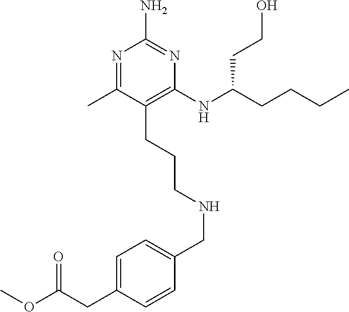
C1(NC(CCCC)CCO)=C(CCCNCC2=CC=C(CC(OC)=O)C=C2)C(C)=NC(N)=N1
